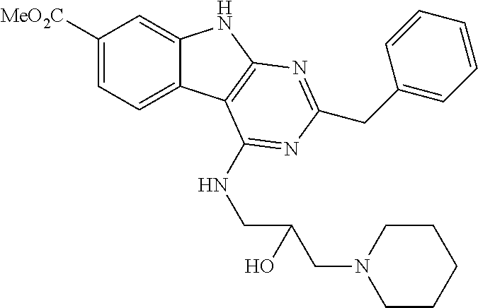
C1([MeO2C])=CC=C2C(=C1)NC1=C2C(NCC(CN2CCCCC2)O)=NC(CC2=CC=CC=C2)=N1
